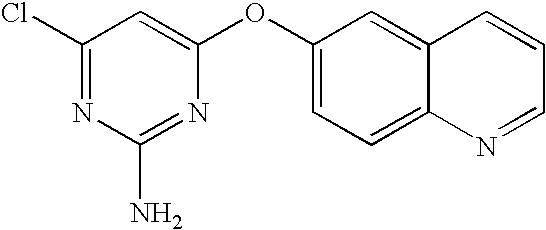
C1(Cl)=NC(N)=NC(OC2=CC=C3C(=C2)C=CC=N3)=C1
